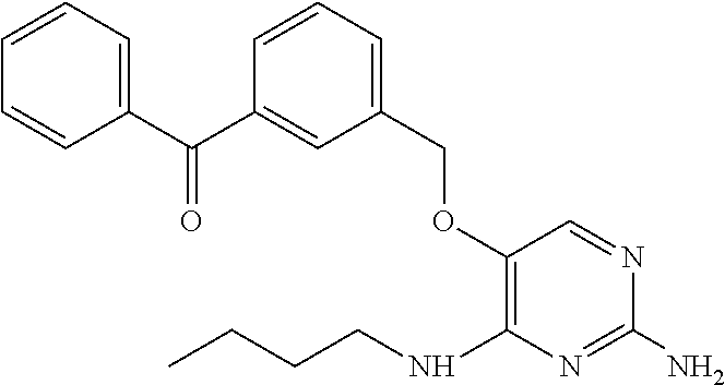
O(C1=C(NCCCC)N=C(N)N=C1)CC1=CC=CC(C(C2=CC=CC=C2)=O)=C1
